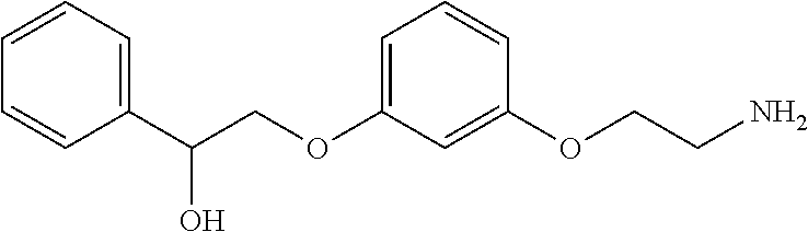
O(C1=CC=CC(OCCN)=C1)CC(C1=CC=CC=C1)O
